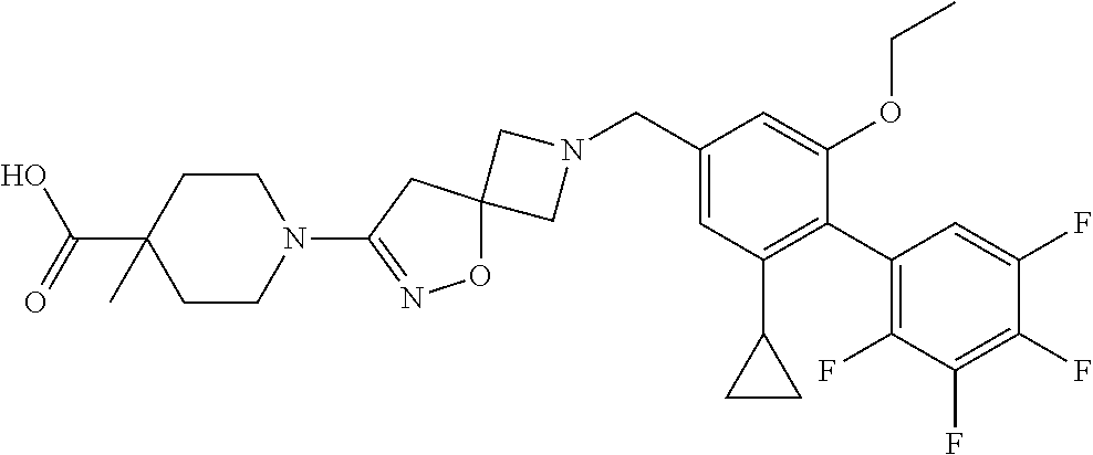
C1N(CC2=CC(C3CC3)=C(C3=C(F)C(F)=C(F)C(F)=C3)C(OCC)=C2)CC12ON=C(N1CCC(C(O)=O)(C)CC1)C2
